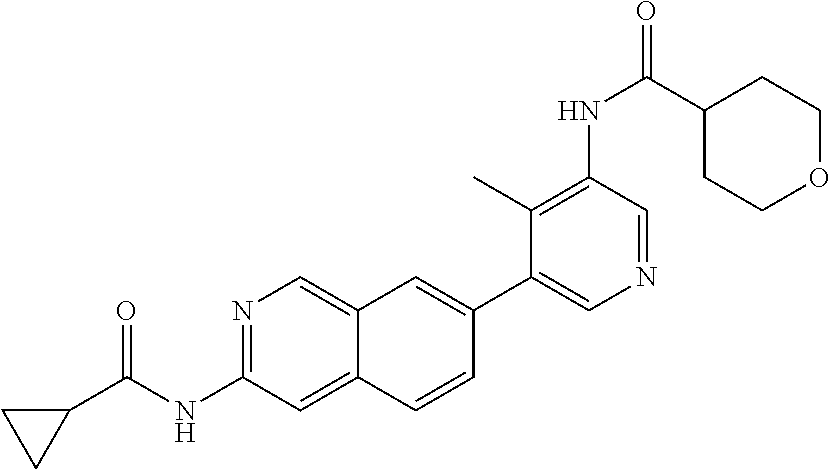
N1=C(NC(C2CC2)=O)C=C2C(=C1)C=C(C1=CN=CC(NC(=O)C3CCOCC3)=C1C)C=C2
